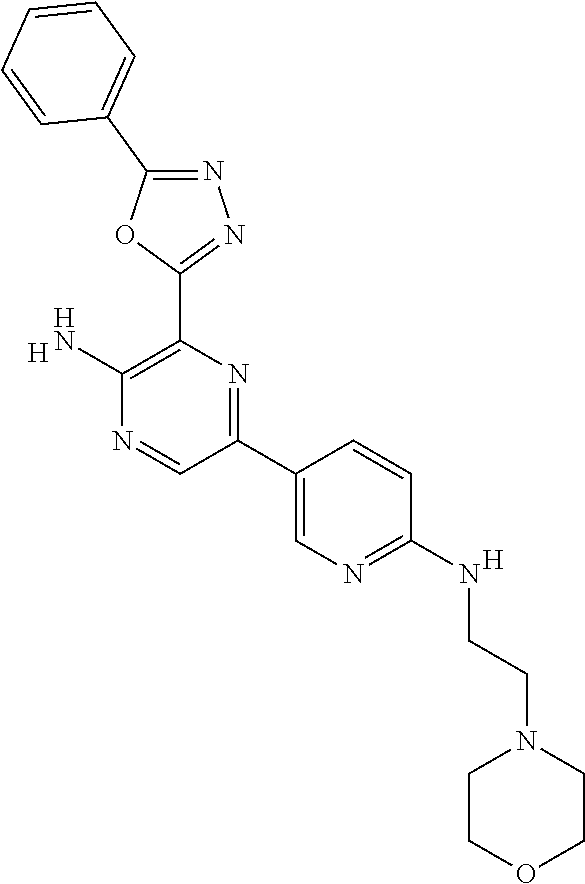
[H].C1(N)=C(C2=NN=C(C3=CC=CC=C3)O2)N=C(C2=CN=C(NCCN3CCOCC3)C=C2)C=N1.[H]
